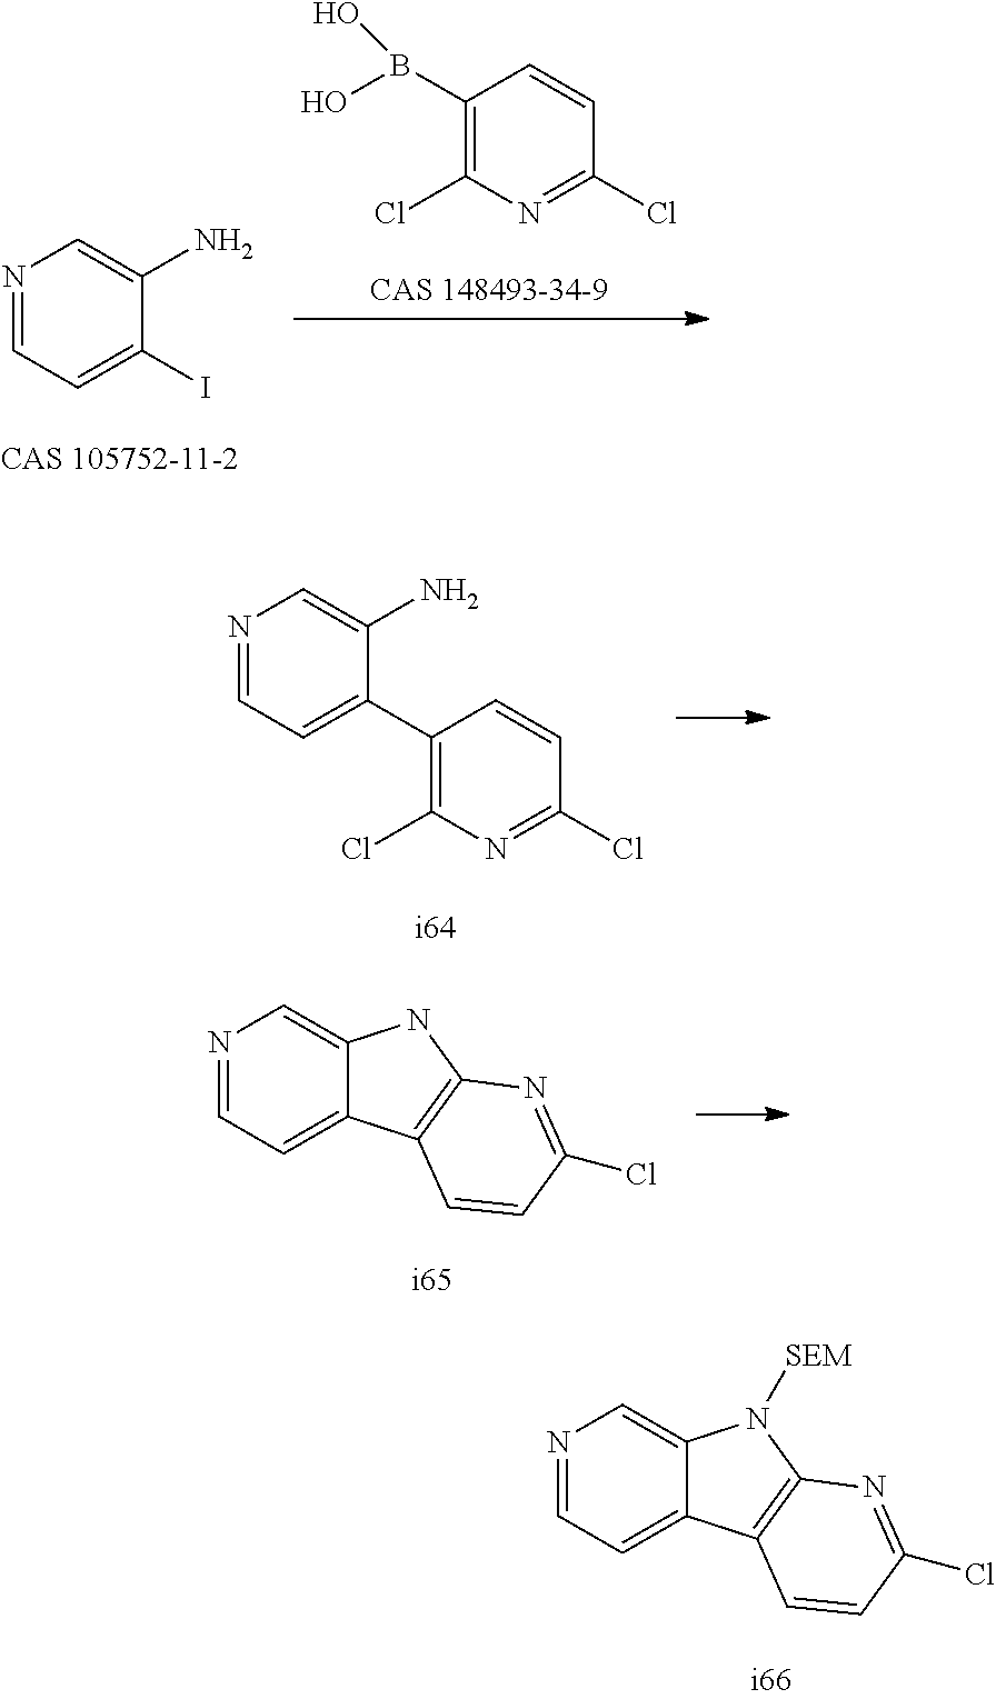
C1(B(O)O)=C(Cl)N=C(Cl)C=C1.N1=CC=C(I)C(N)=C1.N1=CC=C(C2=C(Cl)N=C(Cl)C=C2)C(N)=C1.N1=CC=C2C(=C1)NC1=C2C=CC(Cl)=N1.N1=CC=C2C(=C1)N([SEM])C1=C2C=CC(Cl)=N1
